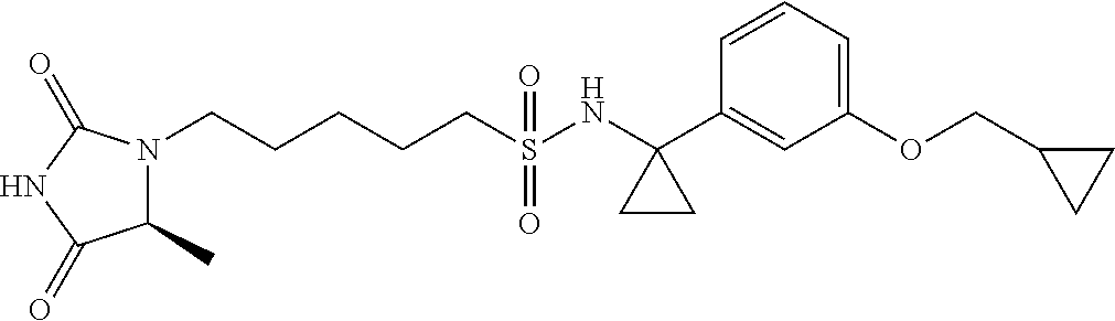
C(S(NC1(C2=CC(OCC3CC3)=CC=C2)CC1)(=O)=O)CCCCN1C(C)C(=O)NC1=O
